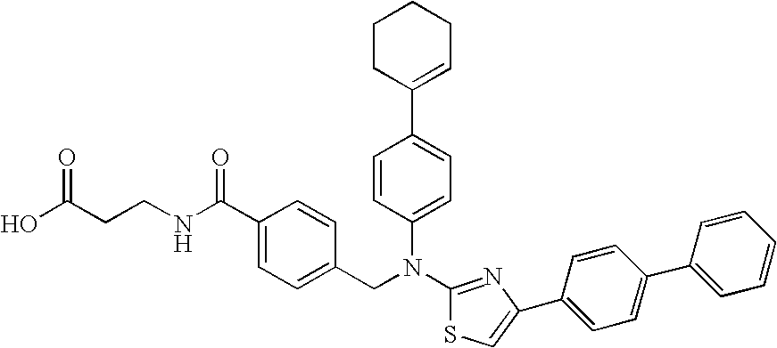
C1CC(C2=CC=C(N(C3=NC(C4=CC=C(C5=CC=CC=C5)C=C4)=CS3)CC3=CC=C(C(NCCC(O)=O)=O)C=C3)C=C2)=CCC1
